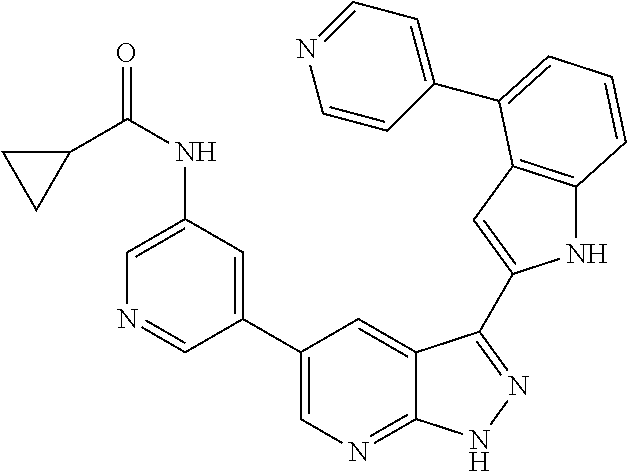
C1(C2=CN=C3C(=C2)C(C2=CC4=C(N2)C=CC=C4C2=CC=NC=C2)=NN3)=CC(NC(C2CC2)=O)=CN=C1
